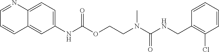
C1=CC(CNC(N(CCOC(NC2=CC=C3C(=C2)C=CC=N3)=O)C)=O)=C(Cl)C=C1
